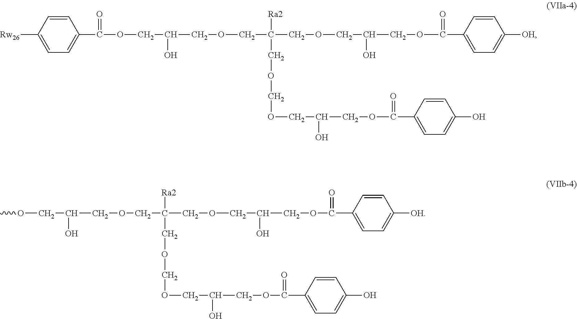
COCC(O)COCC([Ra2])(COCC(O)COC(C1=CC=C([OH])C=C1)=O)COCOCC(O)COC(C1=CC=C(O)C=C1)=O.C1=CC([Rw26])=CC=C1C(OCC(O)COCC([Ra2])(COCC(O)COC(C1=CC=C([OH])C=C1)=O)COCOCC(O)COC(C1=CC=C(O)C=C1)=O)=O
